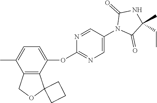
C12=C(C(OC3=NC=C(N4C(=O)C(C)(CC)NC4=O)C=N3)=CC=C1C)C1(OC2)CCC1
